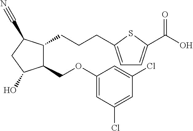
C1(COC2=CC(Cl)=CC(Cl)=C2)C(CCCC2=CC=C(C(O)=O)S2)C(C#N)CC1O
